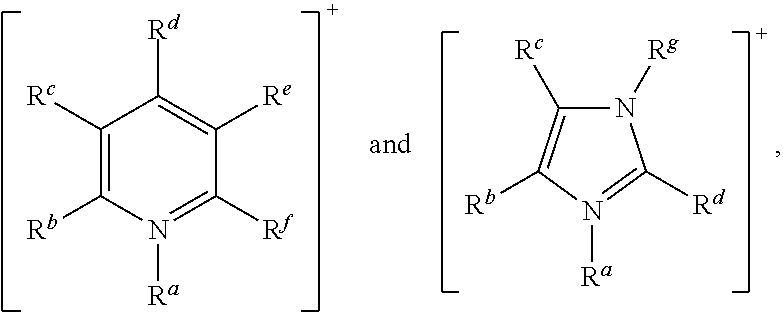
C1([Rc])=C([Rb])N([Ra])=C([Rf])C([Re])=C1[Rd].N1([Rg])C([Rc])=C([Rb])N([Ra])=C1[Rd]
